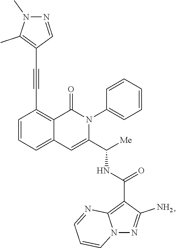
C1=CC=C2C(=C1C#CC1=C(C)N(C)N=C1)C(=O)N(C1=CC=CC=C1)C(C([Me])NC(=O)C1=C3N(N=C1N)C=CC=N3)=C2
